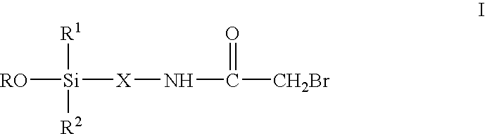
[RO][Si]([X]NC([CH2Br])=O)([R1])[R2]
